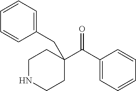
C(=O)(C1(CC2=CC=CC=C2)CCNCC1)C1=CC=CC=C1
